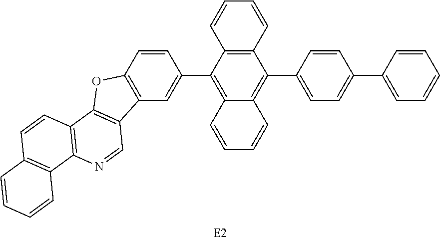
C12=C(C(C3=CC4=C(C=C3)OC3=C4C=NC4=C3C=CC3=C4C=CC=C3)=C3C(=C1C1=CC=C(C4=CC=CC=C4)C=C1)C=CC=C3)C=CC=C2.[E2]
